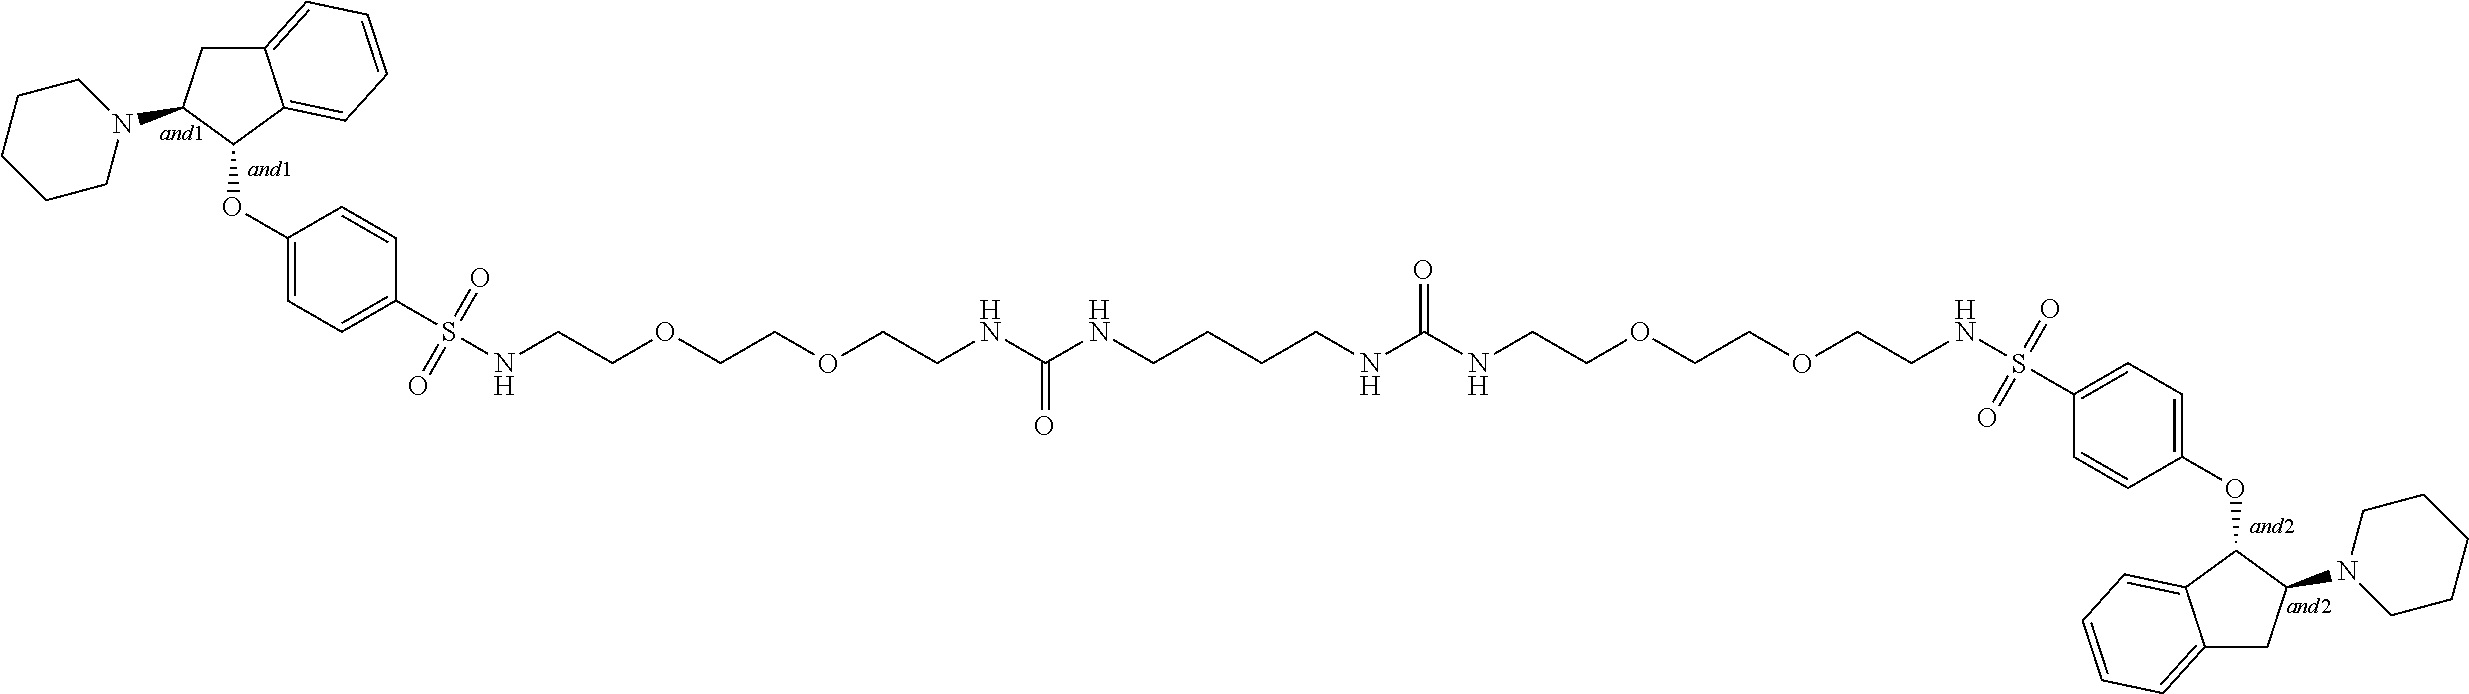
C1(OC2C3=CC=CC=C3CC2N2CCCCC2)=CC=C(S(NCCOCCOCCNC(NCCCCNC(NCCOCCOCCNS(C2=CC=C(OC3C4=CC=CC=C4CC3N3CCCCC3)C=C2)(=O)=O)=O)=O)(=O)=O)C=C1
